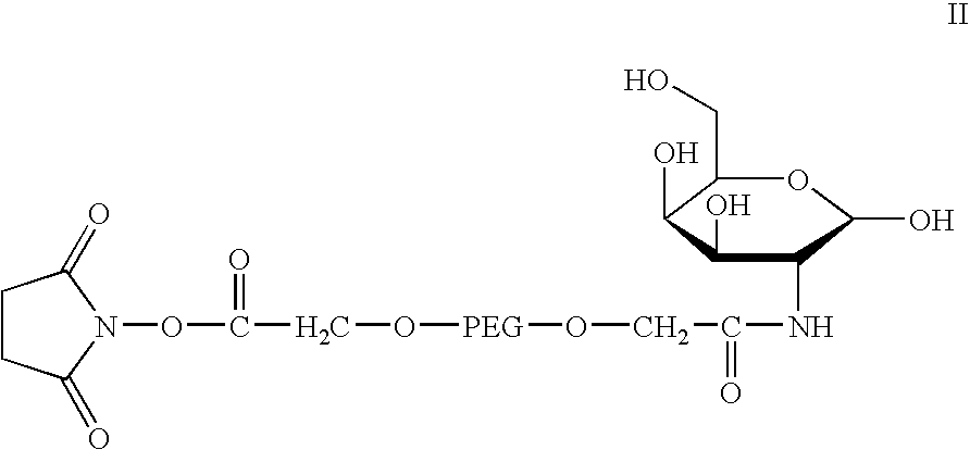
C1CC(=O)N(OC(CO[PEG]OCC(NC2C(O)C(O)C(CO)OC2O)=O)=O)C1=O
